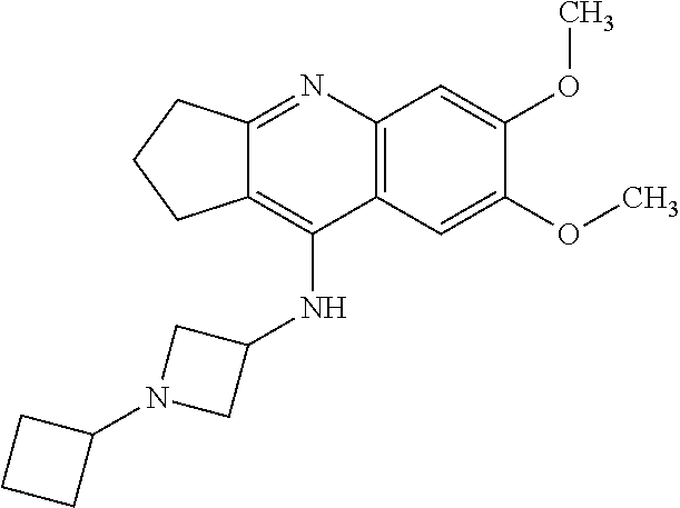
C12=C(C=C(OC)C(OC)=C1)C(NC1CN(C3CCC3)C1)=C1C(=N2)CCC1
